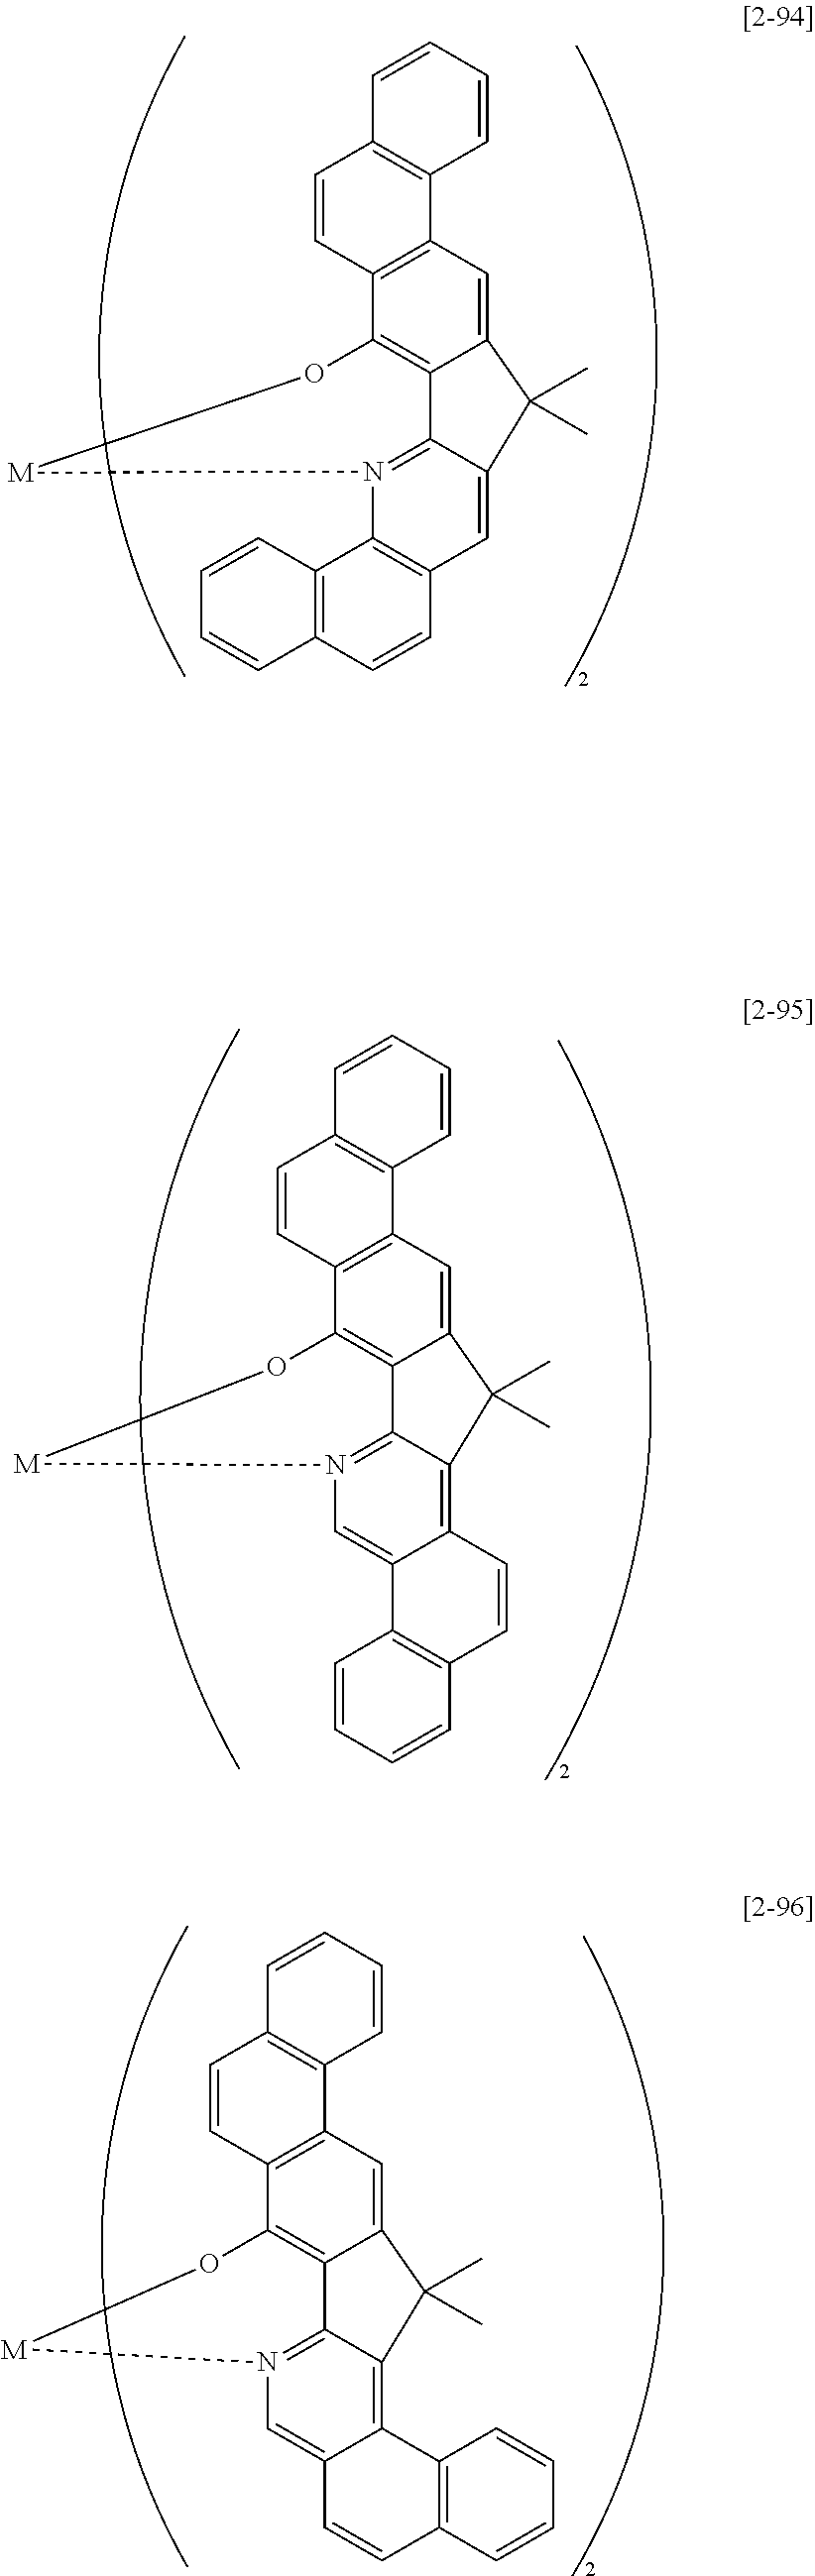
C12=CC3=C(C4=C1C1=N(C5=C(C=C1C2(C)C)C=CC1=C5C=CC=C1)[M]O4)C=CC1=C3C=CC=C1.C12=CC3=C(C4=C1C1=N(C=C5C(=C1C2(C)C)C=CC1=C5C=CC=C1)[M]O4)C=CC1=C3C=CC=C1.C12=CC3=C(C4=C1C1=N(C=C5C(=C1C2(C)C)C1=C(C=C5)C=CC=C1)[M]O4)C=CC1=C3C=CC=C1
